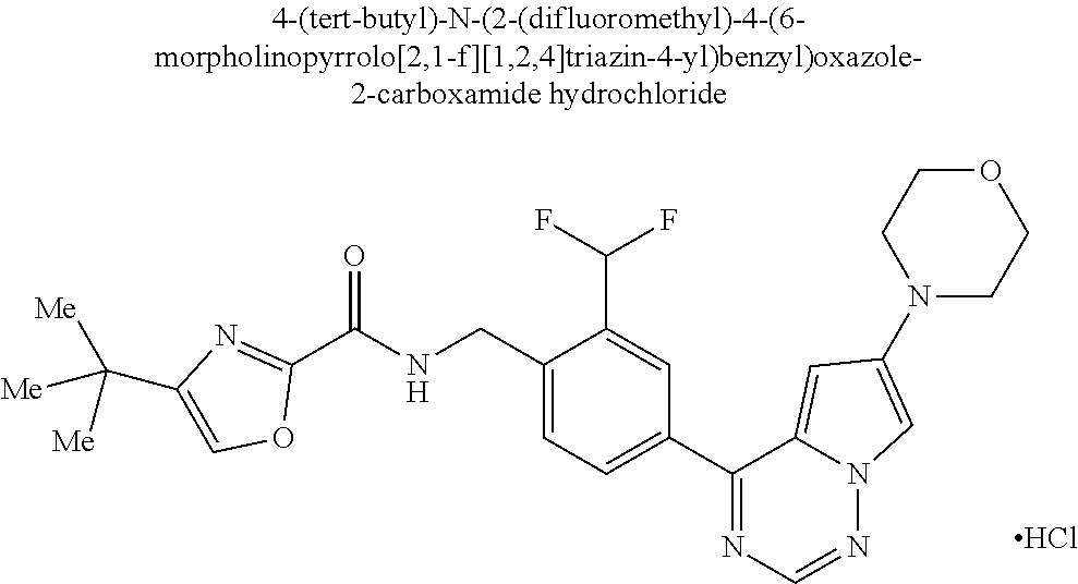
C1(C(NCC2=CC=C(C3=NC=NN4C3=CC(N3CCOCC3)=C4)C=C2C(F)F)=O)=NC(C([Me])([Me])[Me])=CO1.Cl
